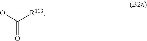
O=C1O[R113]1
